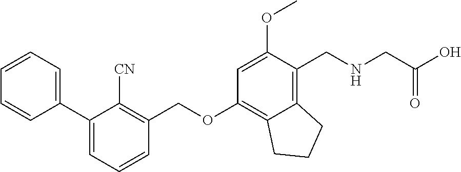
C1=CC=C(C2=CC=CC(COC3=C4C(=C(CNCC(O)=O)C(OC)=C3)CCC4)=C2[CN])C=C1
